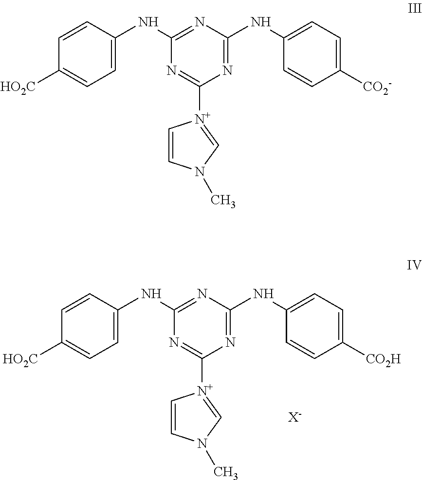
C1=CC(NC2=NC(NC3=CC=C([CO2-])C=C3)=NC([N+]3=CN(C)C=C3)=N2)=CC=C1[HO2C].C1=CC(NC2=NC(NC3=CC=C([CO2H])C=C3)=NC([N+]3=CN(C)C=C3)=N2)=CC=C1[HO2C].[X-]
